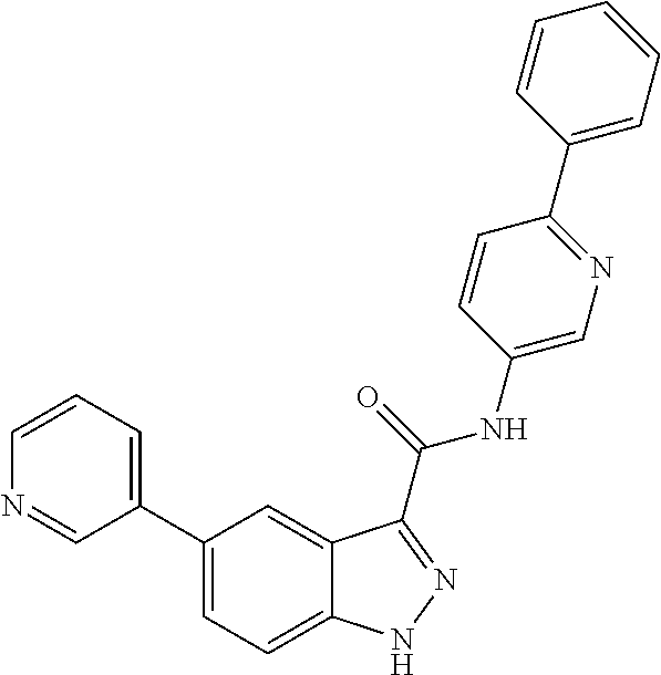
C1=CN=CC(C2=CC=C3C(=C2)C(C(NC2=CN=C(C4=CC=CC=C4)C=C2)=O)=NN3)=C1
